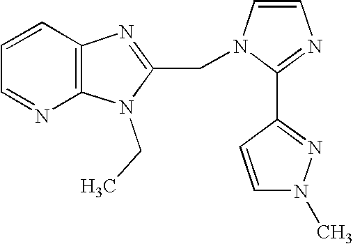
C1=CC2=C(N=C1)N(CC)C(CN1C=CN=C1C1=NN(C)C=C1)=N2
